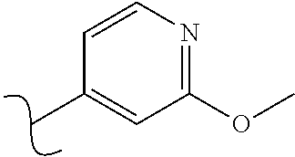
C1=CN=C(OC)C=C1C
